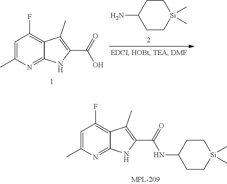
C1=C(C)N=C2C(=C1F)C(C)=C(C(=O)NC1CC[Si](C)(C)CC1)N2.C1C[Si](C)(C)CCC1N.C1=C(C)N=C2C(=C1F)C(C)=C(C(=O)O)N2
